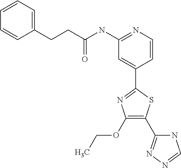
C1(OCC)=C(C2=NN=CN2)SC(C2=CC(NC(CCC3=CC=CC=C3)=O)=NC=C2)=N1
